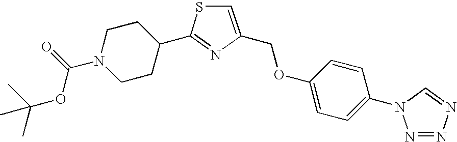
C1=C(COC2=CC=C(N3N=NN=C3)C=C2)N=C(C2CCN(C(=O)OC(C)(C)C)CC2)S1
